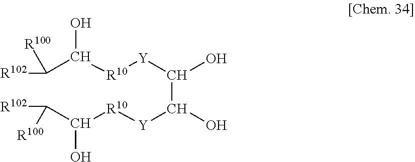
C(C([R10][Y]C(C([Y][R10]C(C([R102])[R100])O)O)O)O)([R102])[R100]
